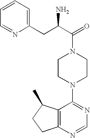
C(C(C(=O)N1CCN(C2=NC=NC3=C2C(C)CC3)CC1)N)C1=CC=CC=N1
